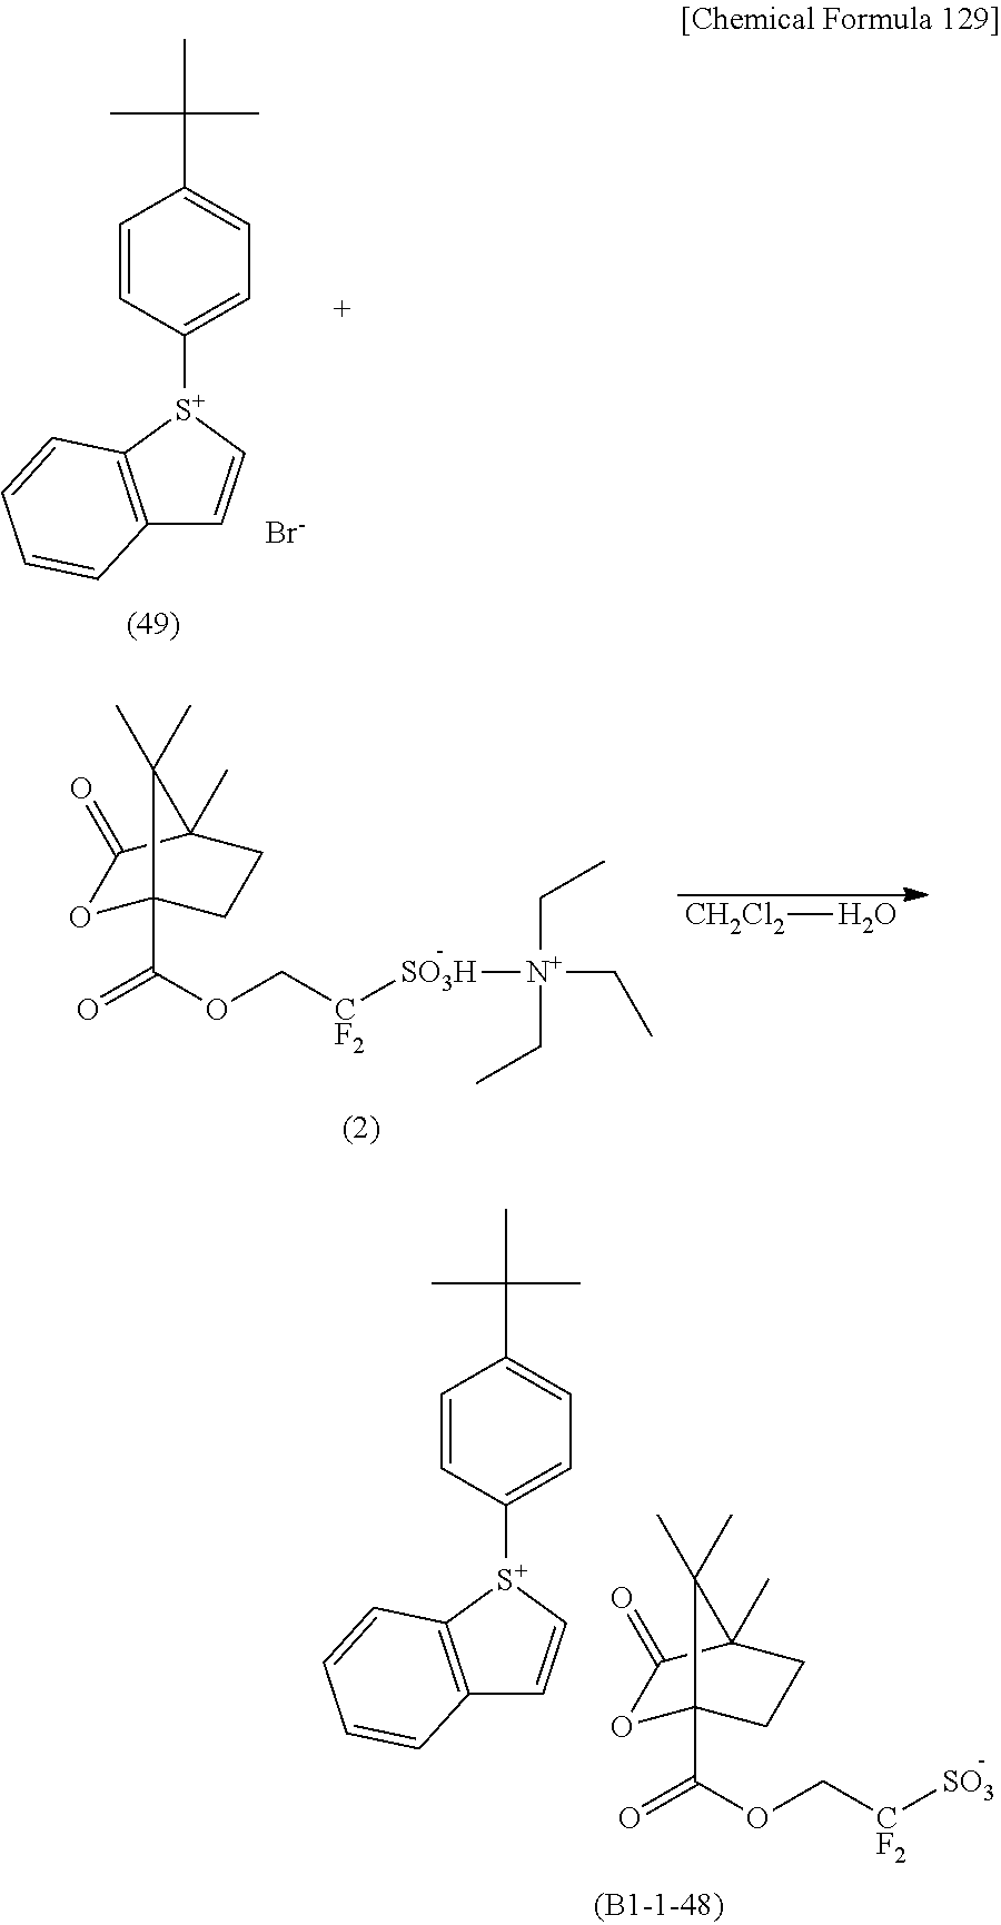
O1C2(C(OC[CF2][SO3H][N+](CC)(CC)CC)=O)CCC(C)(C1=O)C2(C)C.[CH2Cl2]O.O1C2(C(OC[CF2][SO3])=O)CCC(C)(C1=O)C2(C)C.C1=CC([S+]2C3=C(C=C2)C=CC=C3)=CC=C1C(C)(C)C.C1=CC([S+]2C3=C(C=C2)C=CC=C3)=CC=C1C(C)(C)C.[Br-]
